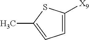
C1([X9])=CC=C(C)S1
